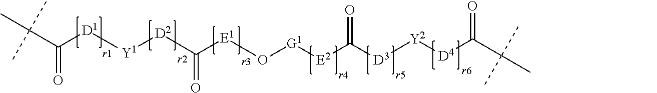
CC(C)(C)C(=O)[D1][Y1][D2]C([E1]O[G1][E2]C([D3][Y2][D4]C(C(C)(C)C)=O)=O)=O
